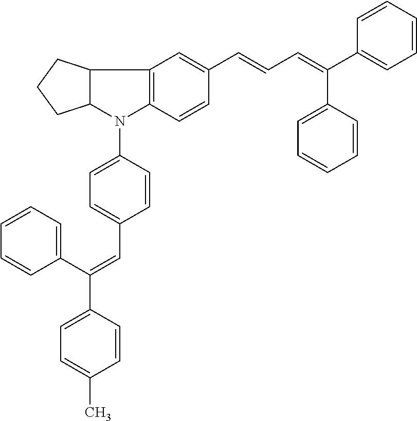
C1=CC(C(C2=CC=CC=C2)=CC2=CC=C(N3C4=C(C5C3CCC5)C=C(C=CC=C(C3=CC=CC=C3)C3=CC=CC=C3)C=C4)C=C2)=CC=C1C
